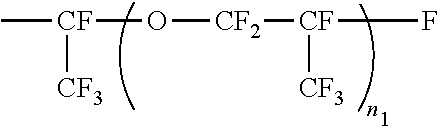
C[CF](O[CF2][CF]([CF3])F)[CF3]
